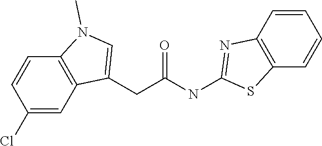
C(C(NC1=NC2=C(C=CC=C2)S1)=O)C1=CN(C)C2=C1C=C(Cl)C=C2
